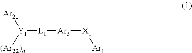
[L1]([Y1]([Ar21])[(Ar22)n])[Ar3][X1][Ar1]
